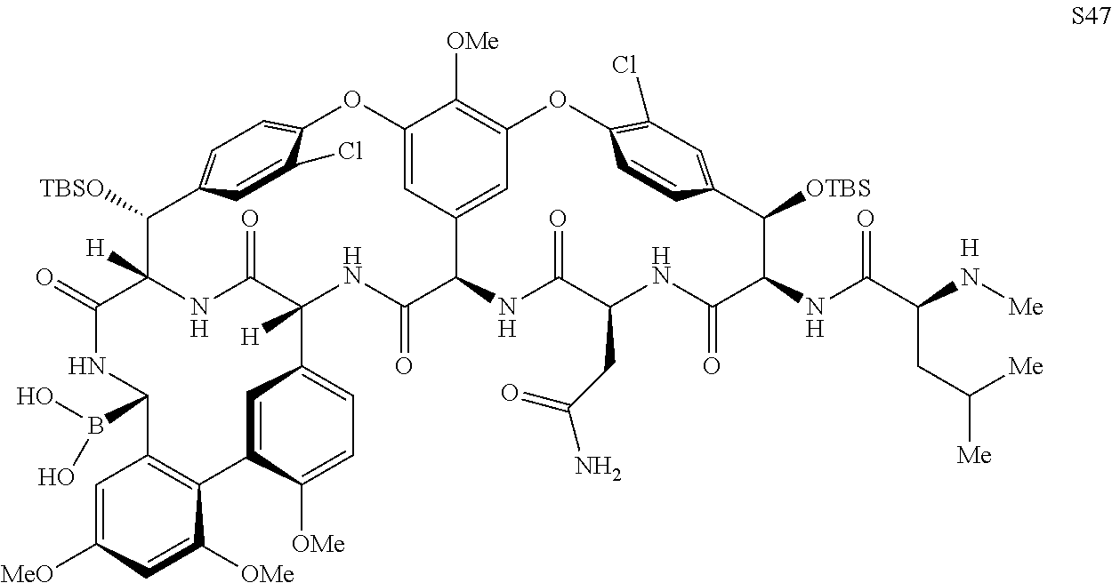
C1=C([MeO])C=C([OMe])C2=C1C(B(O)O)NC(=O)C1([H])C([TBSO])C3=CC=C(OC4=CC5=CC(=C4[OMe])OC4=C(Cl)C=C(C([OTBS])C(NC(C(N[Me])CC([Me])[Me])=O)C(=O)NC(CC(N)=O)C(=O)NC5C(=O)NC([H])(C5=CC=C([OMe])C2=C5)C(=O)N1)C=C4)C(Cl)=C3.[H]
